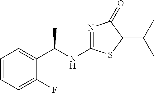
C1=CC=C(F)C(C(NC2=NC(=O)C(C(C)C)S2)C)=C1
